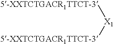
[5-XXTCTGACR1TTCT-3][X1][5-XXTCTGACR1TTCT-3]
